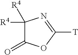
[T]C1=NC([R4])([R4])C(=O)O1
